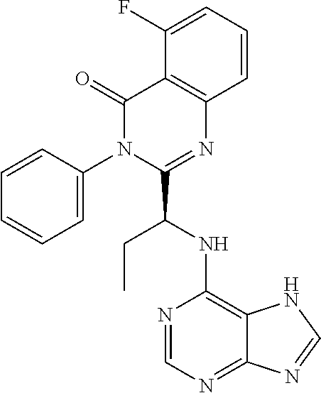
C1=CC=C(F)C2=C1N=C(C(CC)NC1=C3C(=NC=N1)N=CN3)N(C1=CC=CC=C1)C2=O
